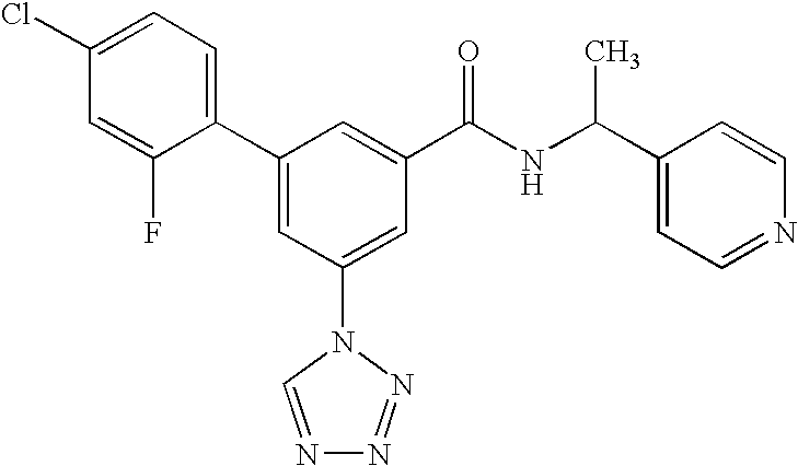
C1(C2=CC(N3C=NN=N3)=CC(C(NC(C3=CC=NC=C3)C)=O)=C2)=CC=C(Cl)C=C1F
